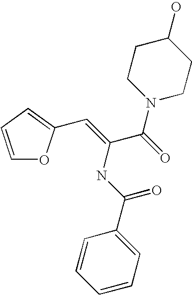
C1=CC=C(C=C(C(N2CCC(O)CC2)=O)NC(C2=CC=CC=C2)=O)O1
